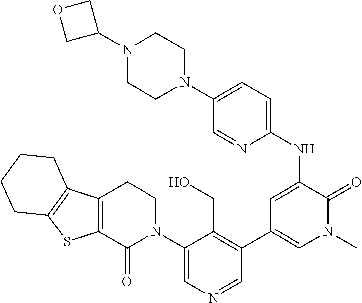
C1(N2CCC3=C(C2=O)SC2=C3CCCC2)=CN=CC(C2=CN(C)C(=O)C(NC3=CC=C(N4CCN(C5COC5)CC4)C=N3)=C2)=C1CO
